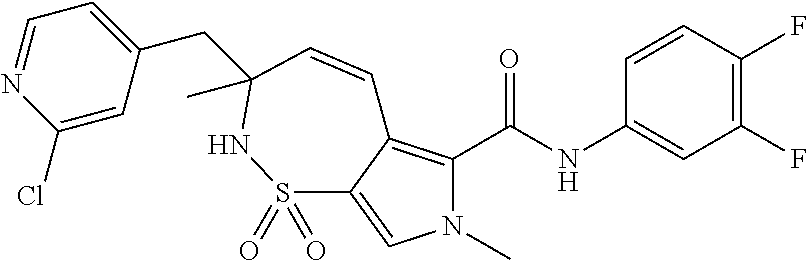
N1(C)C(C(=O)NC2=CC(F)=C(F)C=C2)=C2C(=C1)S(=O)(=O)NC(CC1=CC=NC(Cl)=C1)(C)C=C2
